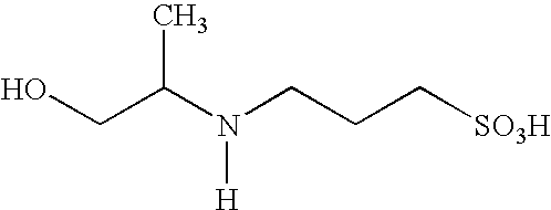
OCC(N(CCC[SO3H])[H])C
